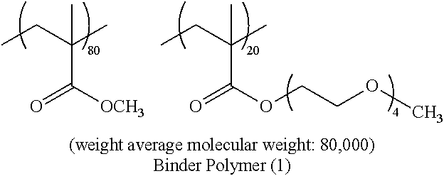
CC(C([OCH3])=O)(CC)C.CC(C(OCCOC)=O)(CC)C
